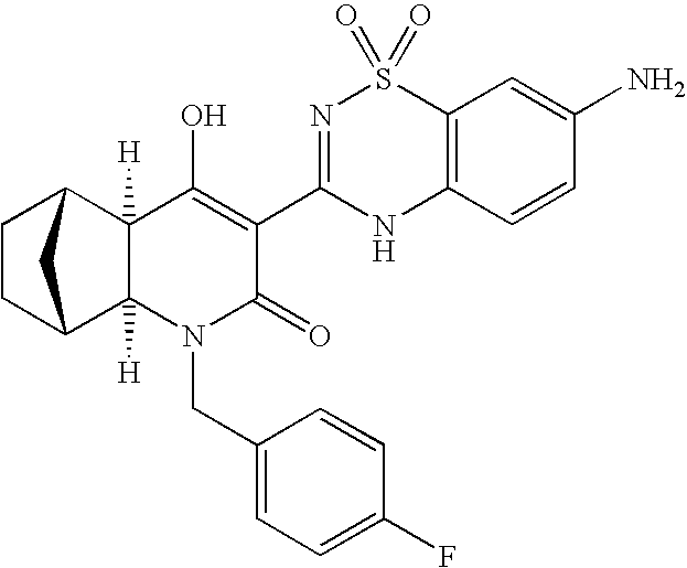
C12([H])C3CCC(C3)C1([H])C(O)=C(C1=NS(=O)(=O)C3=C(N1)C=CC(N)=C3)C(=O)N2CC1=CC=C(F)C=C1
